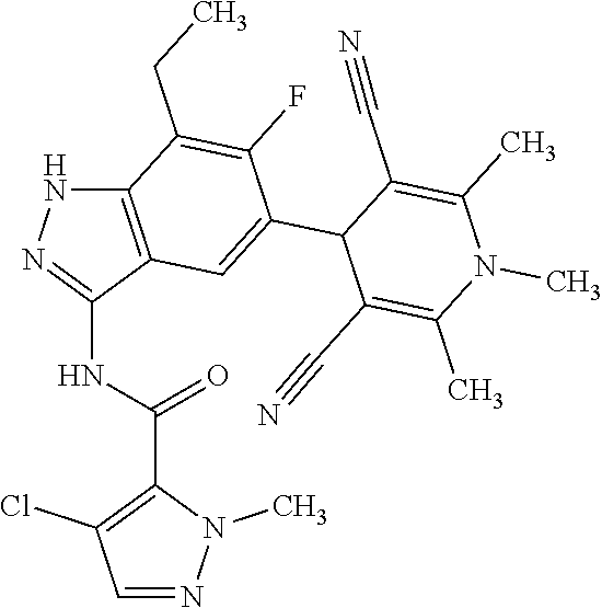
C12=C(C(NC(C3=C(Cl)C=NN3C)=O)=NN1)C=C(C1C(C#N)=C(C)N(C)C(C)=C1C#N)C(F)=C2CC
